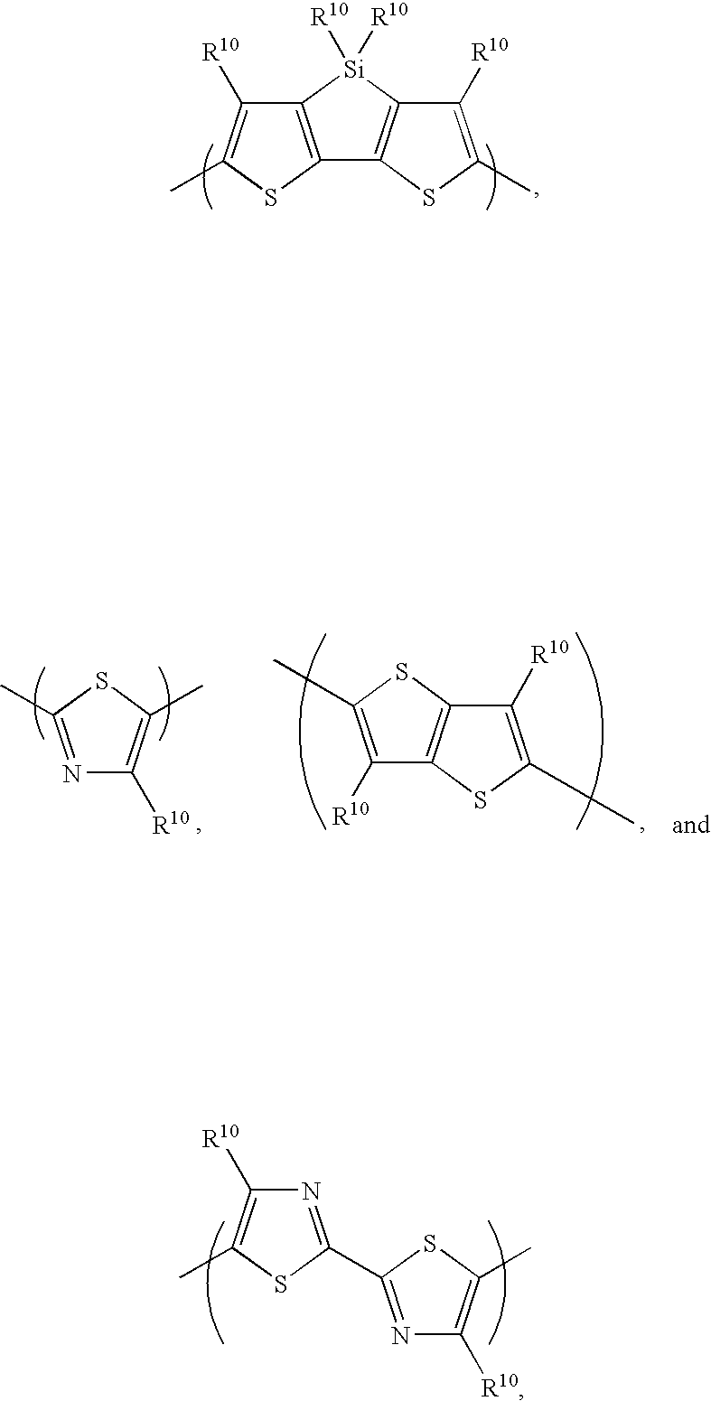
C12=C([Si]([R10])([R10])C3=C1SC(C)=C3[R10])C([R10])=C(C)S2.N1=C(C)SC(C)=C1[R10].C1([R10])=C(C)SC2=C1SC(C)=C2[R10].N1=C(C2=NC([R10])=C(C)S2)SC(C)=C1[R10]
